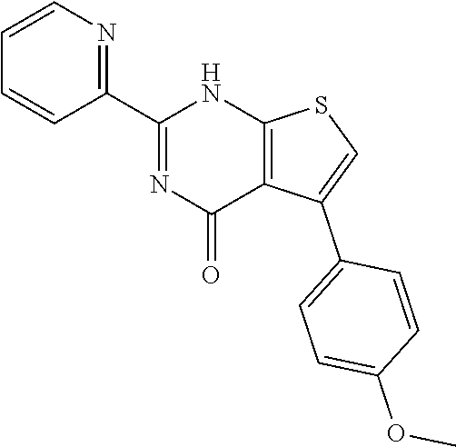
C1(C2=NC(=O)C3=C(N2)SC=C3C2=CC=C(OC)C=C2)=NC=CC=C1
